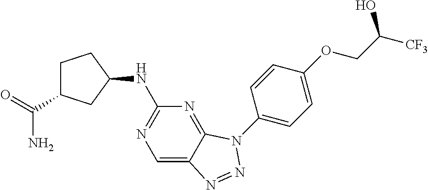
C1=C2C(=NC(NC3CCC(C(N)=O)C3)=N1)N(C1=CC=C(OCC([CF3])O)C=C1)N=N2
